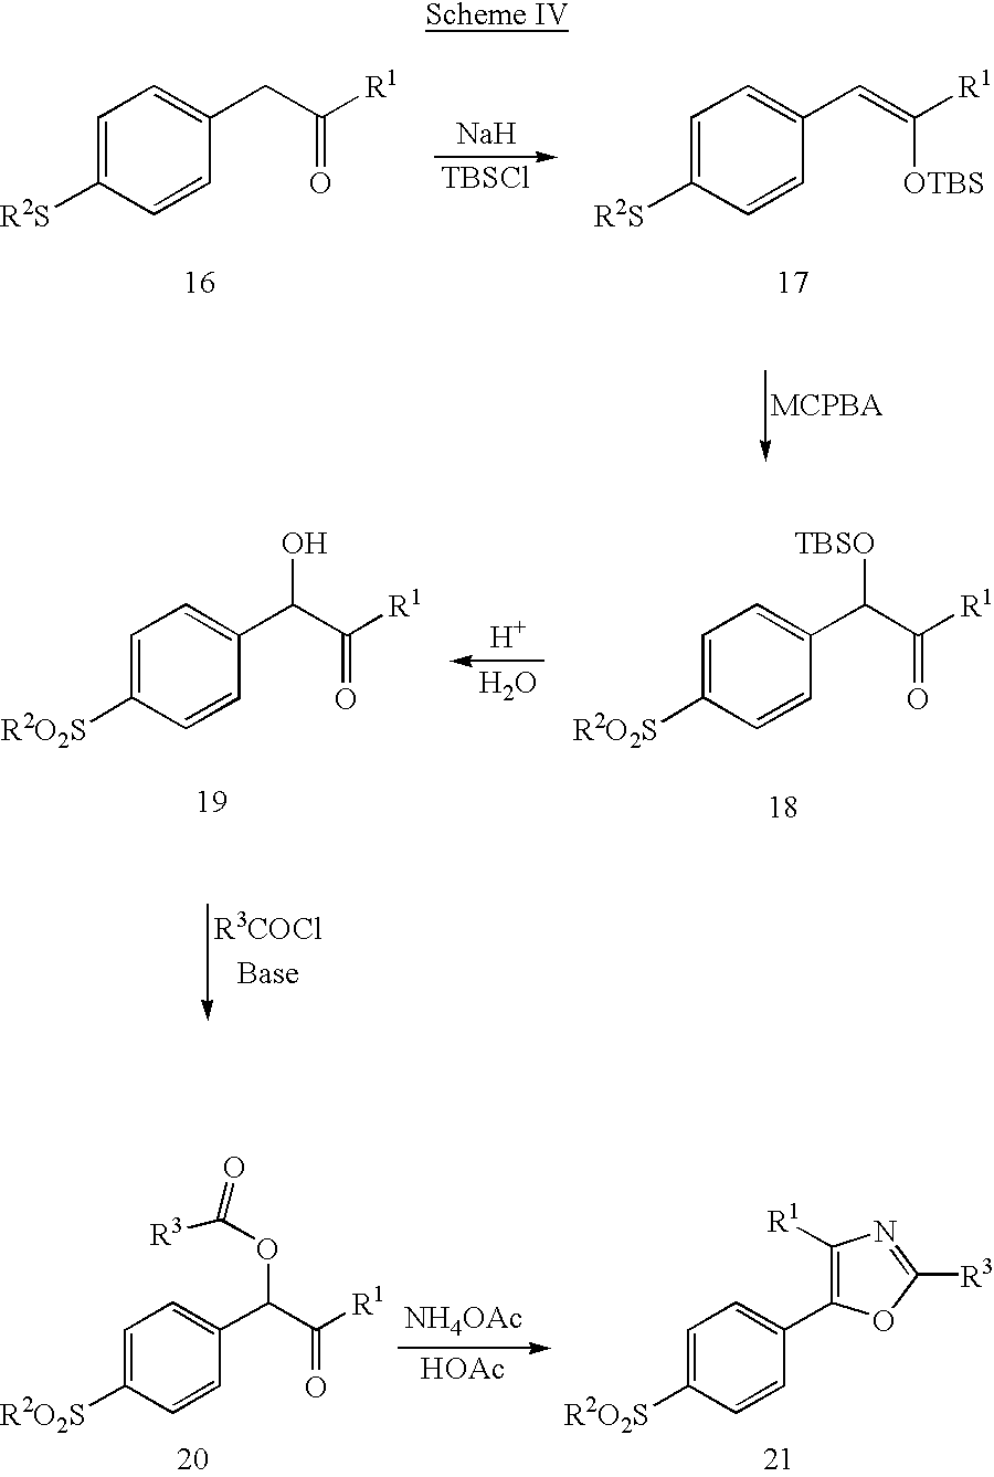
C1=C([R2S])C=CC(C=C([OTBS])[R1])=C1.C1=C([R2S])C=CC(CC(=O)[R1])=C1.[Na].[TBSCl].[H].O.C1=C([R2O2S])C=CC(C(C(=O)[R1])[TBSO])=C1.C1=C([R2O2S])C=CC(C(C(=O)[R1])O)=C1.[NH4OAc].[HOAc].C1=C([R2O2S])C=CC(C(C(=O)[R1])OC(=O)[R3])=C1.C1=C([R2O2S])C=CC(C2=C([R1])N=C([R3])O2)=C1
